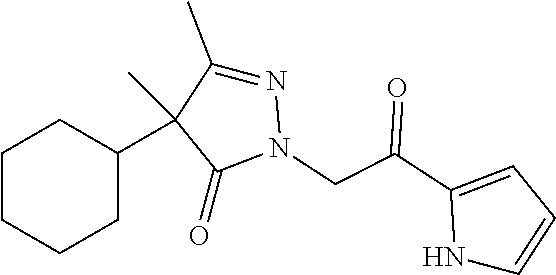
C1CCCC(C2(C)C(C)=NN(CC(C3=CC=CN3)=O)C2=O)C1
